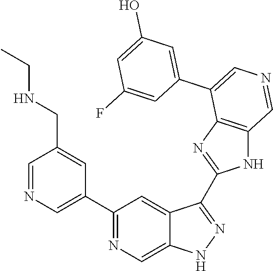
C1(C2=CN=CC(CNCC)=C2)=NC=C2C(=C1)C(C1=NC3=C(N1)C=NC=C3C1=CC(O)=CC(F)=C1)=NN2
